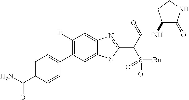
C1=C(C(N)=O)C=CC(C2=C(F)C=C3C(=C2)SC(C(C(NC2C(=O)NCC2)=O)S(=O)([Bn])=O)=N3)=C1
